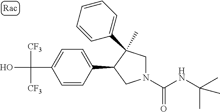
C(C1=CC=C(C2CN(C(=O)NC(C)(C)C)CC2(C)C2=CC=CC=C2)C=C1)(O)([CF3])[CF3]
